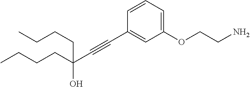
C(#CC1=CC(OCCN)=CC=C1)C(O)(CCCC)CCCC
